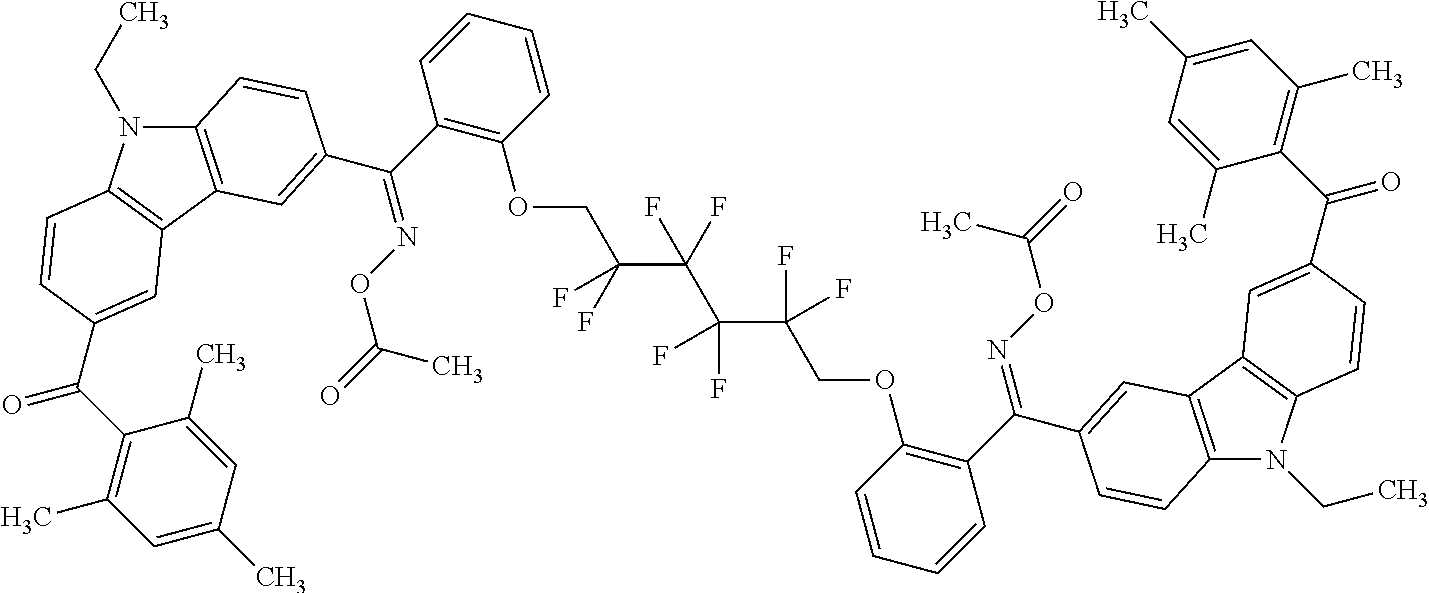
C12=C(C3=C(N1CC)C=CC(C(C1=C(C)C=C(C)C=C1C)=O)=C3)C=C(C(C1=C(OCC(C(C(C(COC3=C(C(C4=CC5=C(N(CC)C6=C5C=C(C(C5=C(C)C=C(C)C=C5C)=O)C=C6)C=C4)=NOC(=O)C)C=CC=C3)(F)F)(F)F)(F)F)(F)F)C=CC=C1)=NOC(=O)C)C=C2
